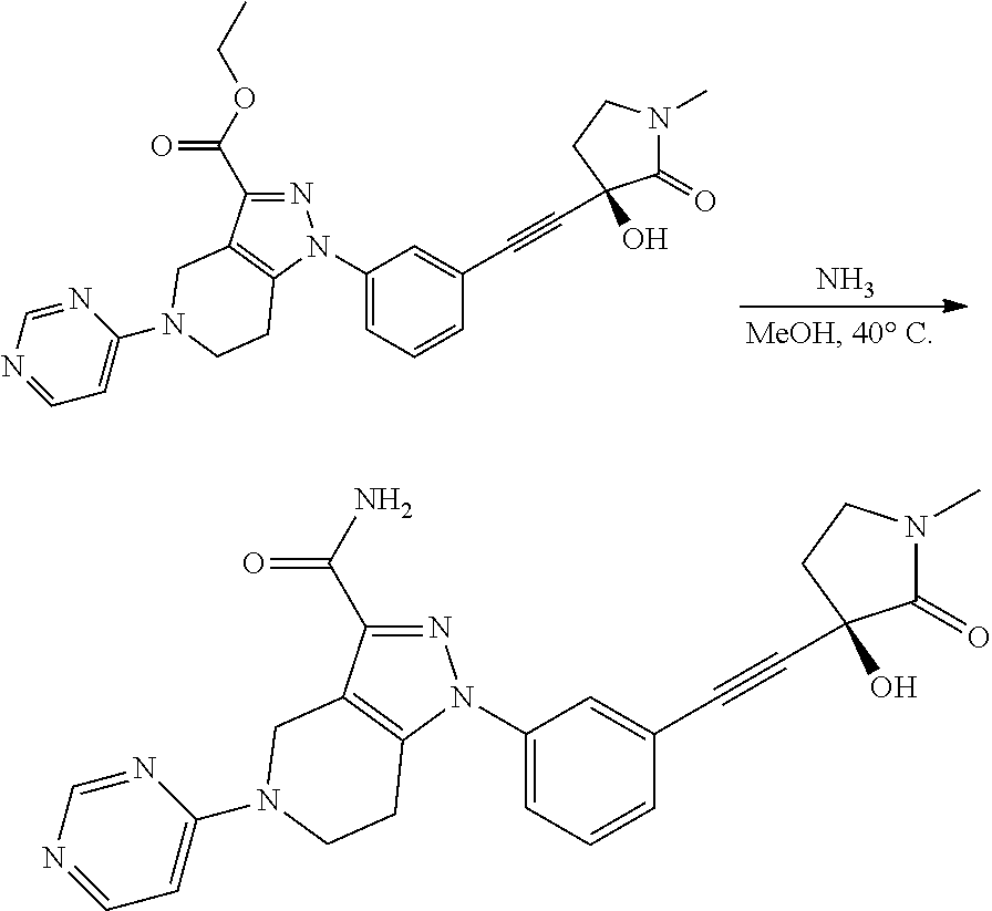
N1=C(C(OCC)=O)C2=C(N1C1=CC=CC(C#CC3(O)C(=O)N(C)CC3)=C1)CCN(C1=CC=NC=N1)C2.N.N1=C(C(N)=O)C2=C(N1C1=CC=CC(C#CC3(O)C(=O)N(C)CC3)=C1)CCN(C1=CC=NC=N1)C2
